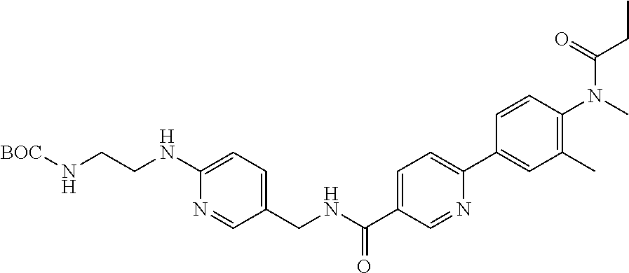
N1=CC(CNC(C2=CC=C(C3=CC(C)=C(N(C)C(CC)=O)C=C3)N=C2)=O)=CC=C1NCCN[BOC]
